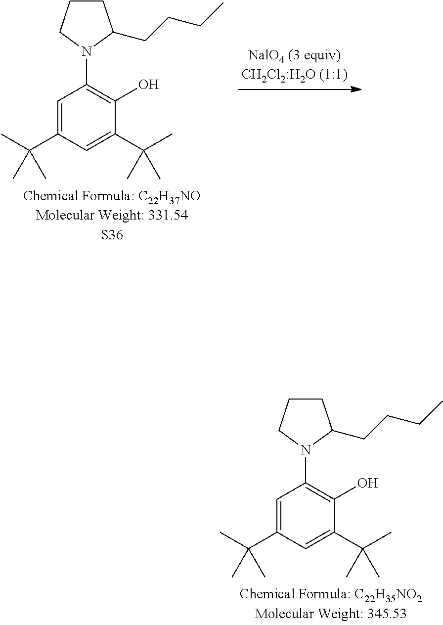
C1=C(C(C)(C)C)C=C(C(C)(C)C)C(O)=C1N1CCCC1CCCC.C1=C(C(C)(C)C)C=C(C(C)(C)C)C(O)=C1N1CCCC1CCCC
